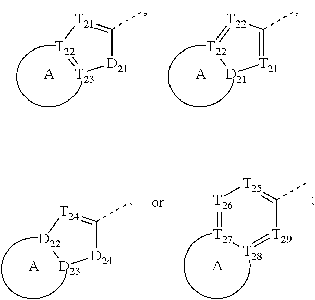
[T21]1=C(C)[T22]=[T22][D21]1.[A].[D21]1C(C)=[T21][T22]=[T23]1.[A].[D24]1C(C)=[T24][D22][D23]1.[A].[T26]1=[T27][T28]=[T29]C(C)=[T25]1.[A]
